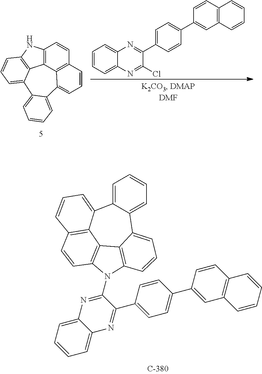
C1=CC=C2C(=C1)N=C(C1=CC=C(C3=CC4=C(C=C3)C=CC=C4)C=C1)C(Cl)=N2.C12=C3C4=C(C=C1)C=CC=C4C1=CC=CC=C1C1=CC=CC(=C31)N2.C1=C2C(=CC=C1)C1=CC=CC3=C1C1=C(N3C3=NC4=CC=CC=C4N=C3C3=CC=C(C4=CC5=C(C=C4)C=CC=C5)C=C3)C=CC3=C1C2=CC=C3
